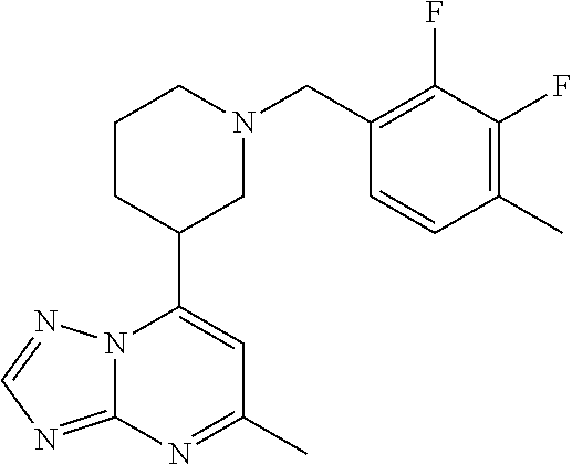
N12C(=NC=N1)N=C(C)C=C2C1CN(CC2=C(F)C(F)=C(C)C=C2)CCC1
